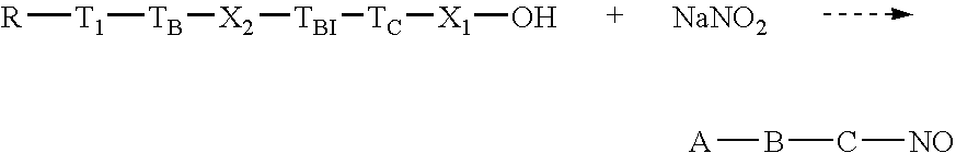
[R][T1][TB][X2][TBI][TC][X1]O.[NaNO2].[A]BC[NO]
